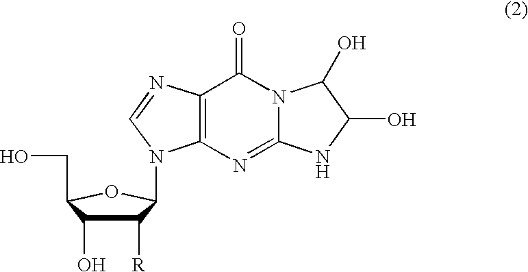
C12=C(N=C3N(C1=O)C(O)C(O)N3)N(C1C([R])C(O)C(CO)O1)C=N2
